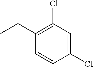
C1(Cl)=CC(Cl)=C(CC)C=C1
